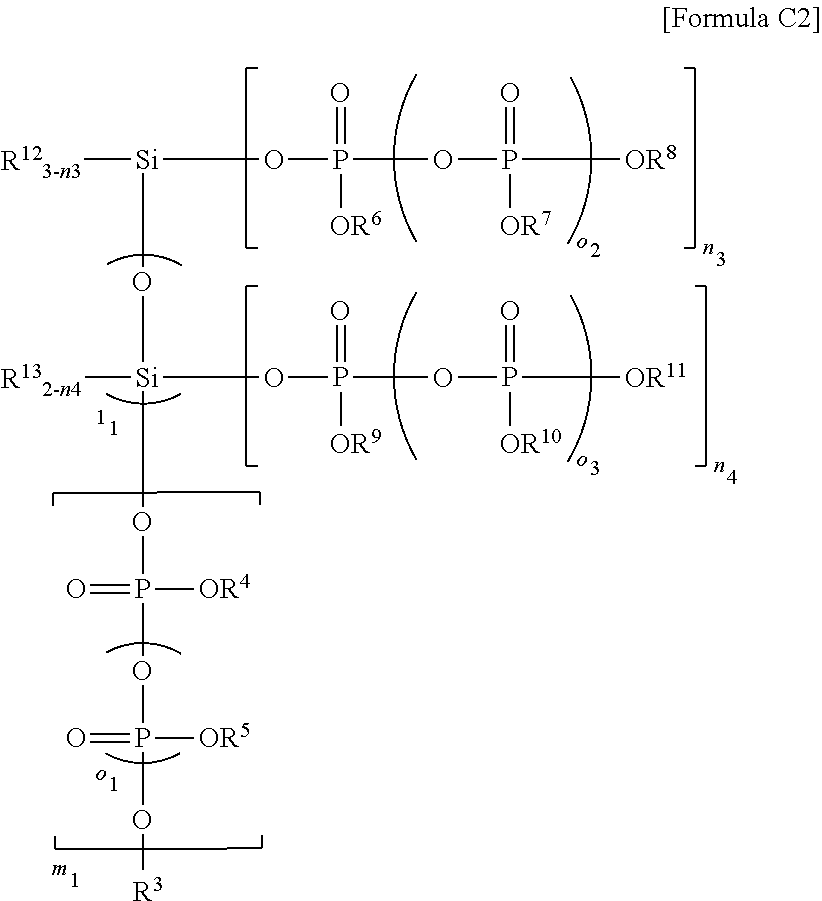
[R123-n3][Si](OP(OP([OR8])(=O)[OR7])(=O)[OR6])O[Si]([R132-n4])(OP(OP([OR11])(=O)[OR10])(=O)[OR9])OP(OP(O[R3])([OR5])=O)([OR4])=O
